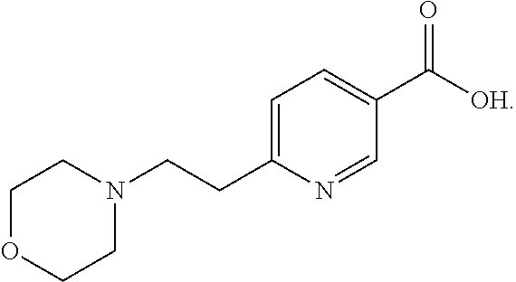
C1=C(CCN2CCOCC2)N=CC(C([OH])=O)=C1
